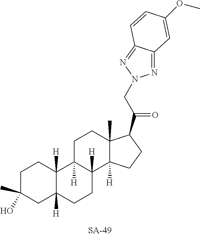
C1C(O)(C)CC2([H])C([H])(C1)C1([H])C([H])(CC2)C2([H])C(C)(CC1)C(C(CN1N=C3C(=N1)C=CC(OC)=C3)=O)CC2
